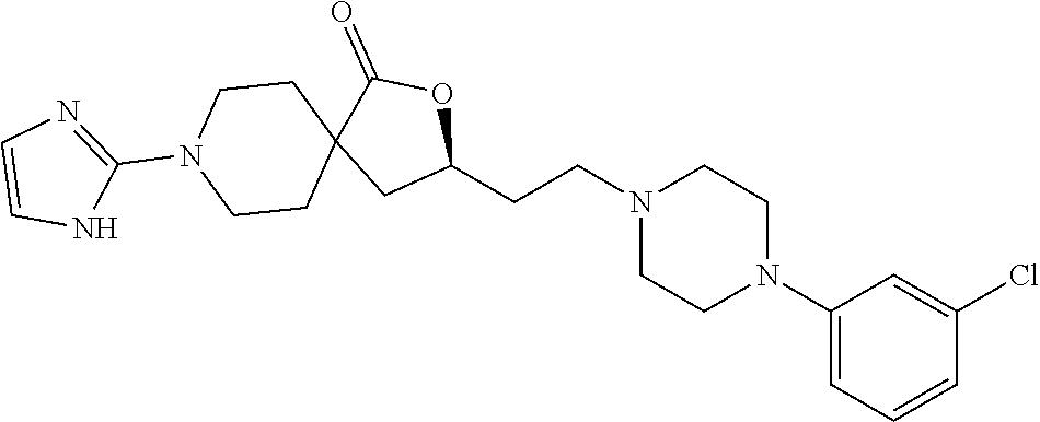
C1(N2CCN(CCC3OC(=O)C4(C3)CCN(C3=NC=CN3)CC4)CC2)=CC=CC(Cl)=C1
